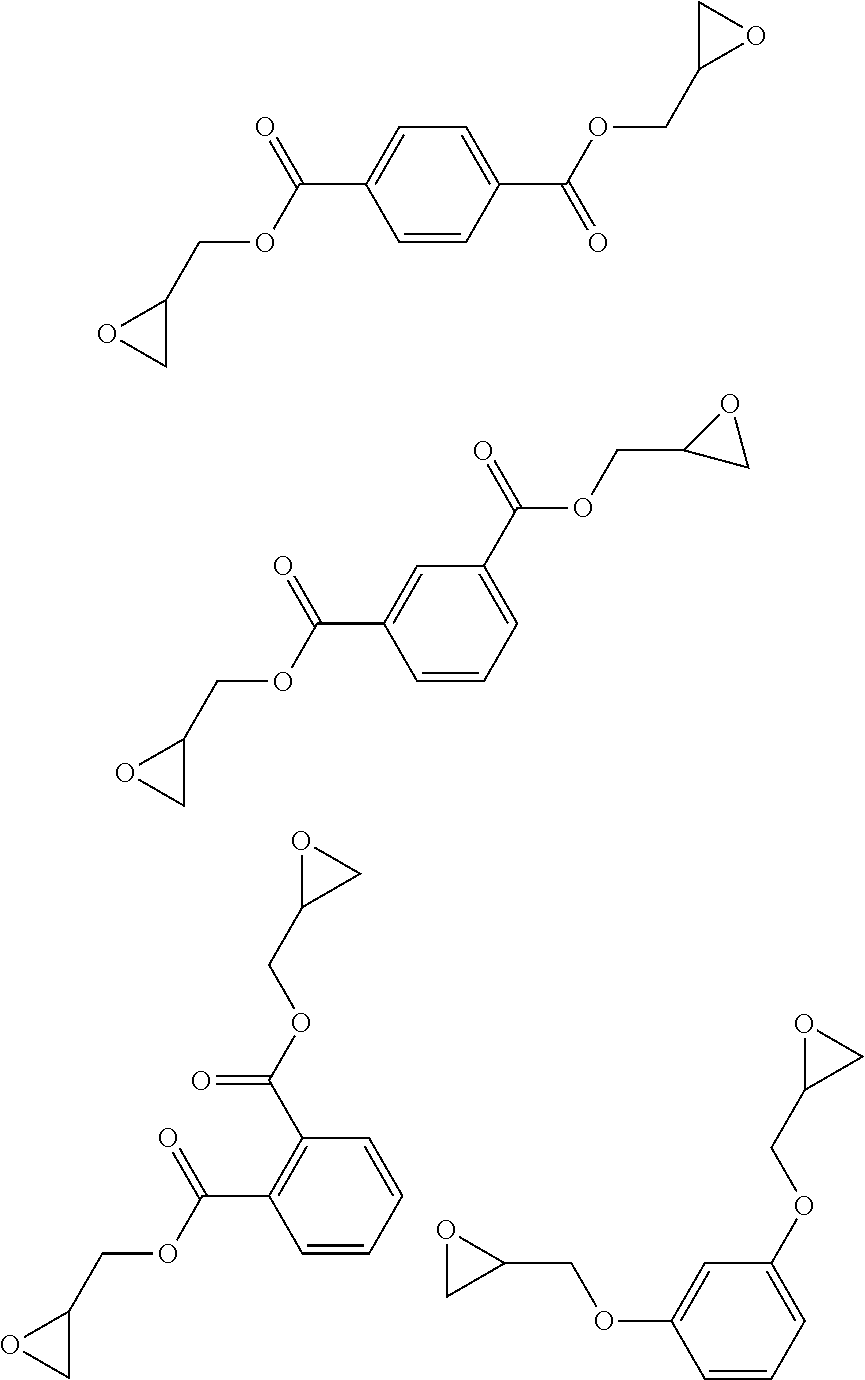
C1=CC(C(=O)OCC2OC2)=C(C(=O)OCC2CO2)C=C1.C1=C(OCC2OC2)C=C(OCC2OC2)C=C1.C1(C(OCC2CO2)=O)=CC=C(C(=O)OCC2CO2)C=C1.C1=C(C(=O)OCC2OC2)C=C(C(=O)OCC2CO2)C=C1
